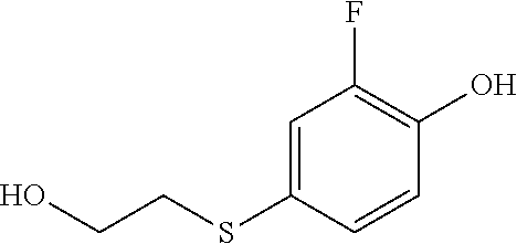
C1=C(SCCO)C=CC(O)=C1F
